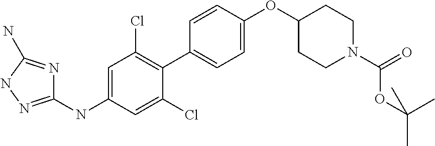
C1(NC2=CC(Cl)=C(C3=CC=C(OC4CCN(C(=O)OC(C)(C)C)CC4)C=C3)C(Cl)=C2)=NNC(N)=N1
